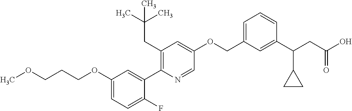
C1(OCCCOC)=CC=C(F)C(C2=C(CC(C)(C)C)C=C(OCC3=CC=CC(C(CC(O)=O)C4CC4)=C3)C=N2)=C1
